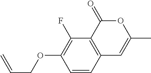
C1=CC2=C(C(F)=C1OCC=C)C(=O)OC(C)=C2
